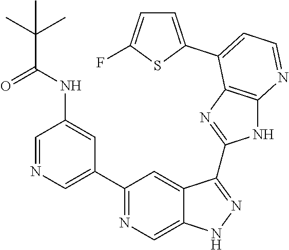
C1=NC=C(C2=NC=C3C(=C2)C(C2=NC4=C(N2)N=CC=C4C2=CC=C(F)S2)=NN3)C=C1NC(C(C)(C)C)=O
